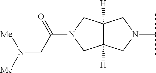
C12([H])C([H])(CN(C(C)C)C1)CN(C(CN([Me])[Me])=O)C2
